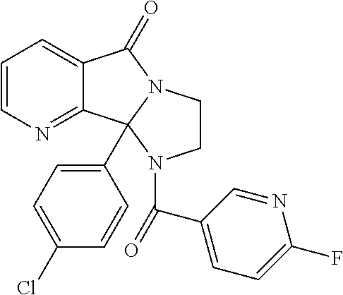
C1=CC=C2C(=N1)C1(C3=CC=C(Cl)C=C3)N(C2=O)CCN1C(C1=CC=C(F)N=C1)=O
